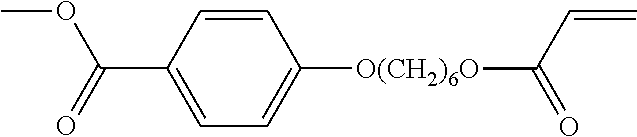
C1=CC(C(=O)OC)=CC=C1[O(CH2)6O]C(=O)C=C
